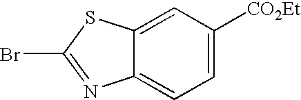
C1=C([CO2Et])C=C2C(=C1)N=C(Br)S2
